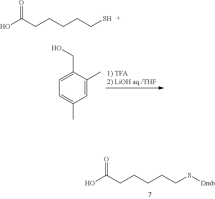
OC(CCCCCS[Dmb])=O.C1=C(CO)C(C)=CC(C)=C1.OC(CCCCCS)=O
